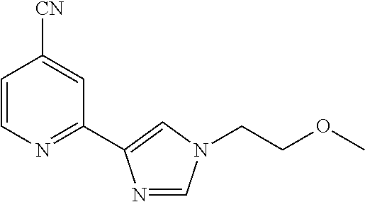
C1=CN=C(C2=CN(CCOC)C=N2)C=C1[CN]
